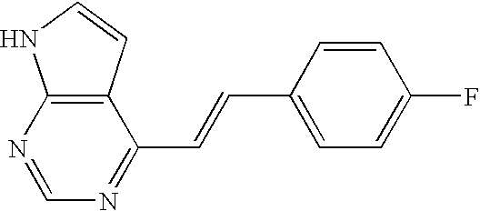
N1=CN=C(C=CC2=CC=C(F)C=C2)C2=C1NC=C2
